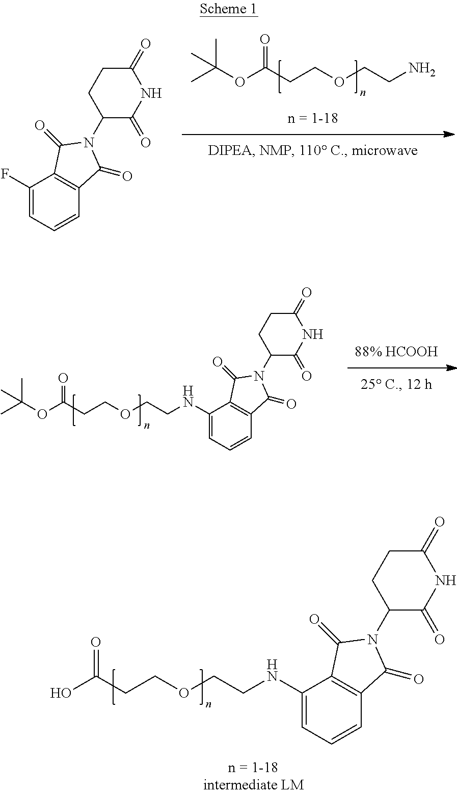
CC(OC(CCOCCN)=O)(C)C.C1(F)=CC=CC2=C1C(=O)N(C1C(=O)NC(=O)CC1)C2=O.C1(NCCOCCC(OC(C)(C)C)=O)=CC=CC2=C1C(=O)N(C1C(=O)NC(=O)CC1)C2=O.C1(NCCOCCC(O)=O)=CC=CC2=C1C(=O)N(C1C(=O)NC(=O)CC1)C2=O
